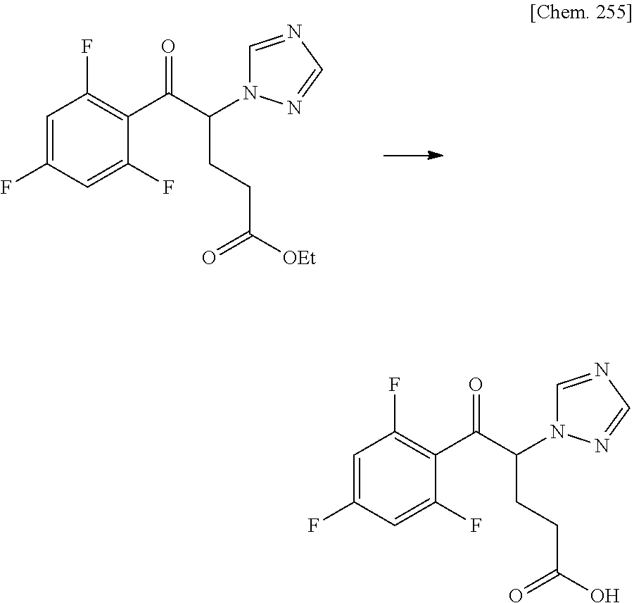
C1=C(F)C=C(F)C(C(C(N2C=NC=N2)CCC([OEt])=O)=O)=C1F.C1=C(F)C=C(F)C(C(C(N2C=NC=N2)CCC(O)=O)=O)=C1F
